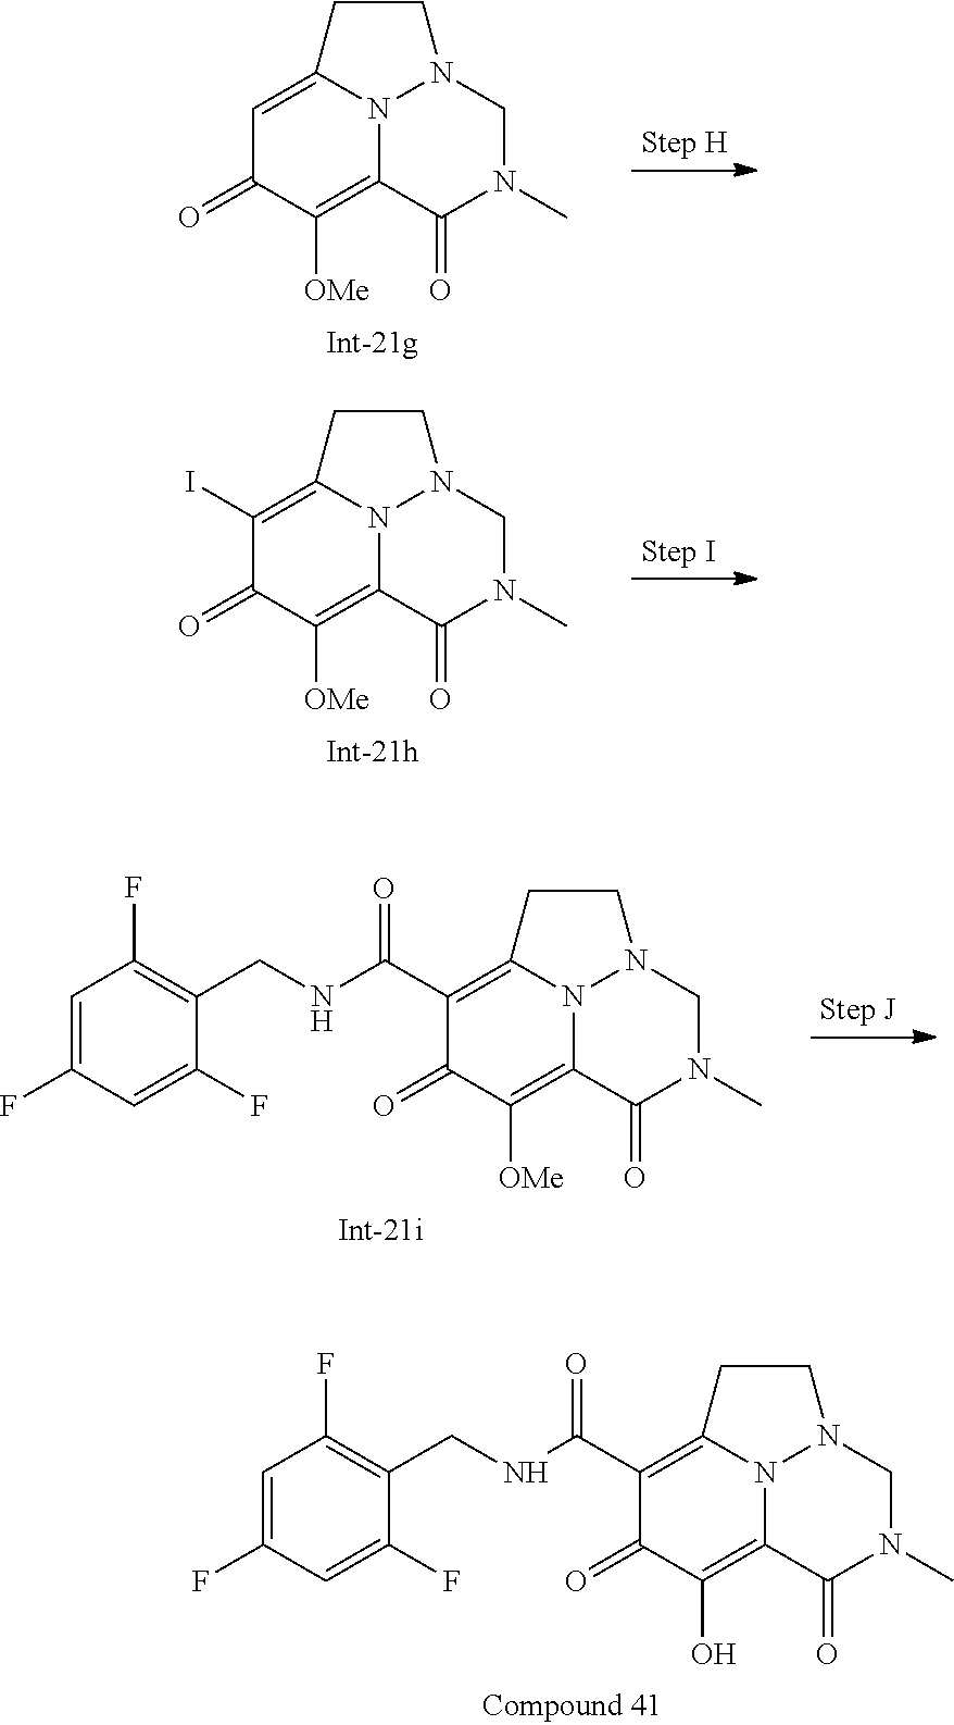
C1=C2N3C(=C([OMe])C1=O)C(=O)N(C)CN3CC2.C1(I)=C2N3C(=C([OMe])C1=O)C(=O)N(C)CN3CC2.C1(C(NCC2=C(F)C=C(F)C=C2F)=O)=C2N3C(=C([OMe])C1=O)C(=O)N(C)CN3CC2.C1(C(NCC2=C(F)C=C(F)C=C2F)=O)=C2N3C(=C(O)C1=O)C(=O)N(C)CN3CC2
